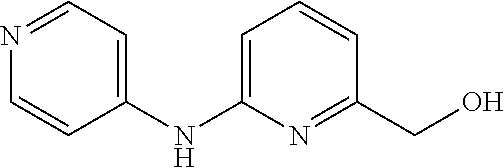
C1(NC2=CC=CC(CO)=N2)=CC=NC=C1
